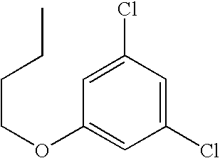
C1(Cl)=CC(Cl)=CC(OCCCC)=C1
